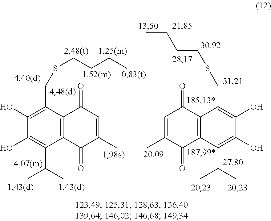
C1(O)=C(C(C)C)C2=C(C(CSCCCC)=C1O)C(=O)C(C1=C(C)C(=O)C3=C(C1=O)C(CSCCCC)=C(O)C(O)=C3C(C)C)=C(C)C2=O
